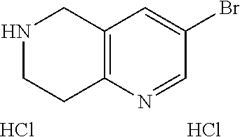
N1CCC2=C(C1)C=C(Br)C=N2.Cl.Cl
